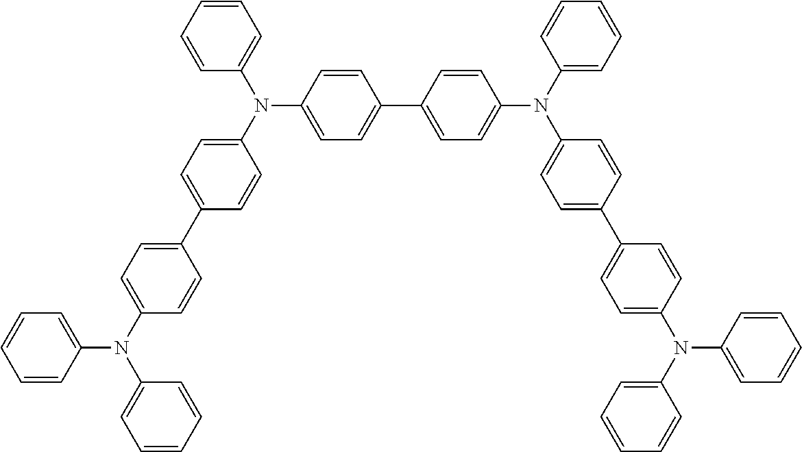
C1=CC=C(N(C2=CC=C(C3=CC=C(N(C4=CC=CC=C4)C4=CC=CC=C4)C=C3)C=C2)C2=CC=C(C3=CC=C(N(C4=CC=CC=C4)C4=CC=C(C5=CC=C(N(C6=CC=CC=C6)C6=CC=CC=C6)C=C5)C=C4)C=C3)C=C2)C=C1
